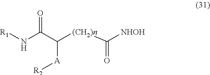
[R1]NC(C([A][R2])[(CH2)n]C([NHOH])=O)=O
